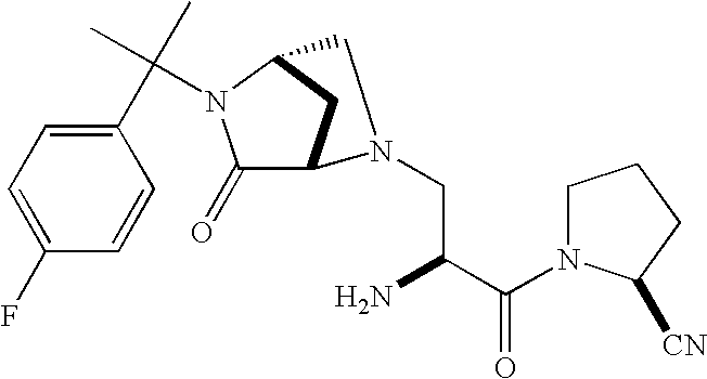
C(N1C(=O)C2CC1CN2CC(C(N1CCCC1[CN])=O)N)(C)(C)C1=CC=C(F)C=C1
